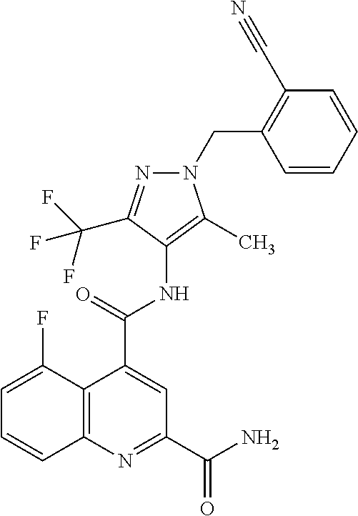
C12=C(N=C(C(=O)N)C=C1C(=O)NC1=C(C)N(CC3=C(C#N)C=CC=C3)N=C1C(F)(F)F)C=CC=C2F
